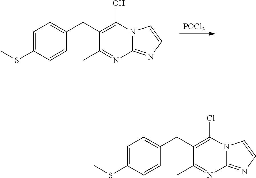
[POCl3].C1=C(SC)C=CC(CC2=C(O)N3C(=NC=C3)N=C2C)=C1.C1=C(SC)C=CC(CC2=C(Cl)N3C(=NC=C3)N=C2C)=C1
